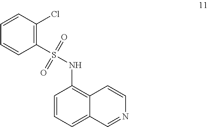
C12=C(NS(C3=C(Cl)C=CC=C3)(=O)=O)C=CC=C1C=NC=C2
